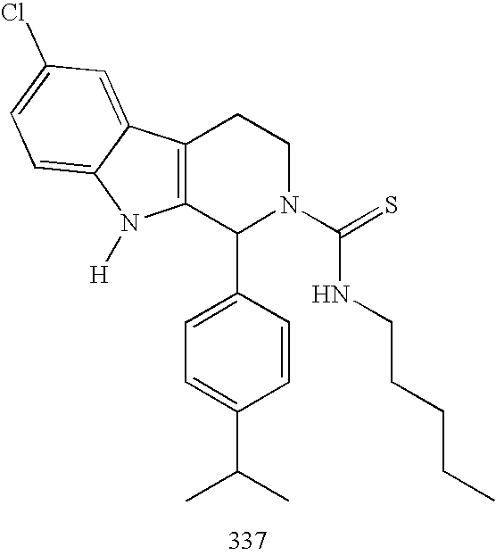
C12=C(C(C3=CC=C(C(C)C)C=C3)N(C(NCCCCC)=S)CC1)N([H])C1=CC=C(Cl)C=C21
